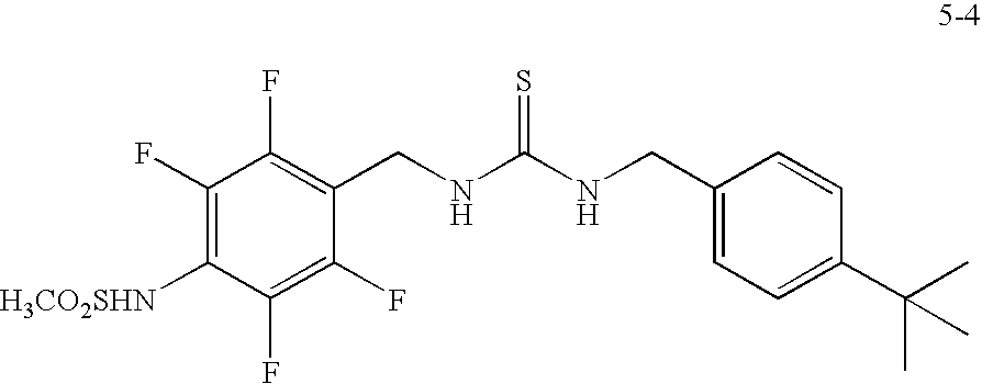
C1(F)=C([H3CO2SHN])C(F)=C(F)C(CNC(NCC2=CC=C(C(C)(C)C)C=C2)=S)=C1F
